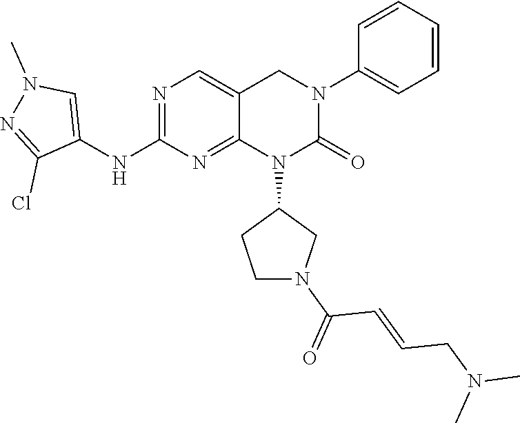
C1=C(N2CC3=CN=C(NC4=CN(C)N=C4Cl)N=C3N(C3CCN(C(=O)C=CCN(C)C)C3)C2=O)C=CC=C1
